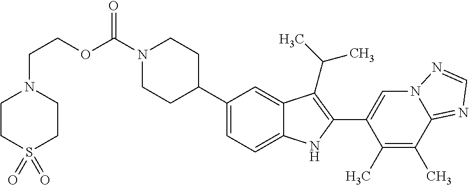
C(=O)(N1CCC(C2=CC=C3C(=C2)C(C(C)C)=C(C2=CN4C(=NC=N4)C(C)=C2C)N3)CC1)OCCN1CCS(=O)(=O)CC1
